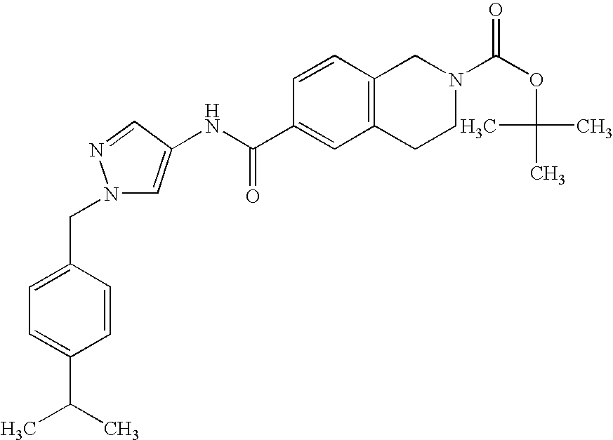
C1=C(CN2C=C(NC(C3=CC4=C(C=C3)CN(C(=O)OC(C)(C)C)CC4)=O)C=N2)C=CC(C(C)C)=C1
